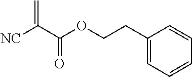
[NC]C(C(OCCC1=CC=CC=C1)=O)=C
